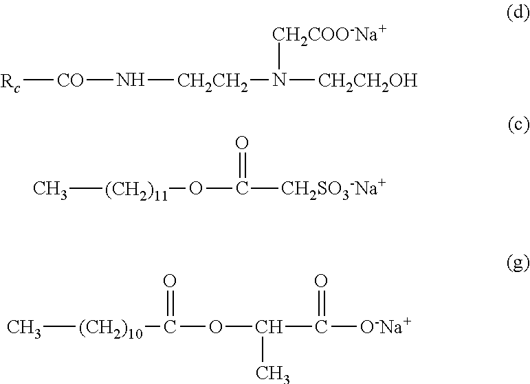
[Rc][CO]N[CH2CH2]N([CH2CH2OH])[CH2COO-Na+].C[(CH2)11]OC([CH2SO3-Na+])=O.C[(CH2)10]C(OC(C([O-Na+])=O)C)=O
